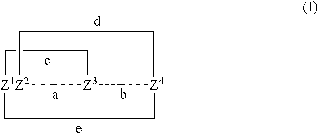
[Z1Z2]123CC[Z4](C[Z3](C1)CC2)CCC3
